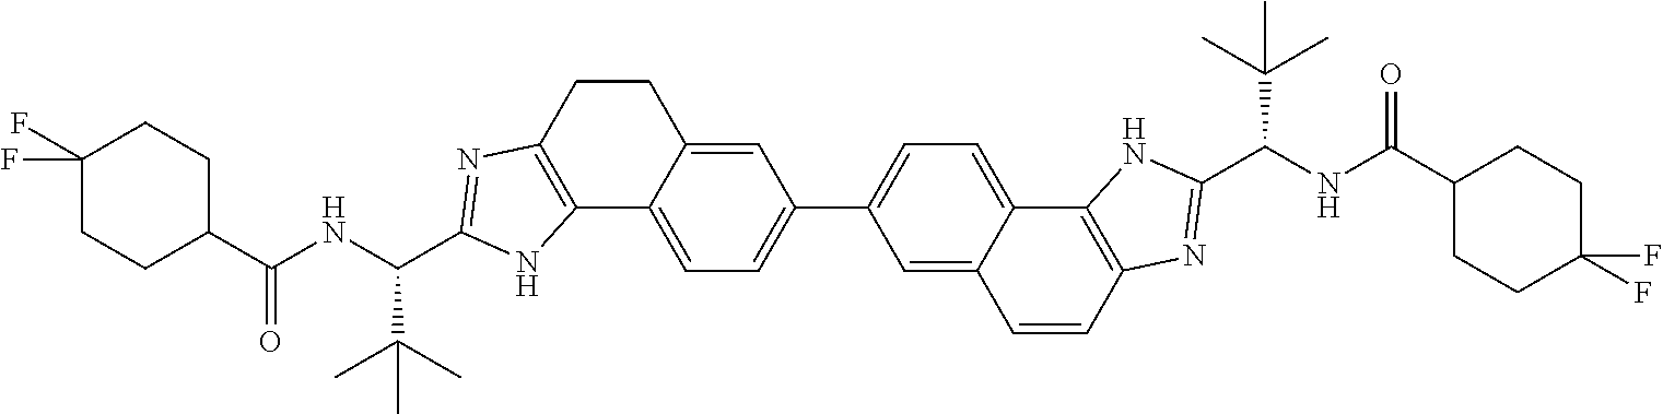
C1=C2C(=CC=C1C1=CC=C3C(=C1)CCC1=C3NC(C(NC(C3CCC(F)(F)CC3)=O)C(C)(C)C)=N1)C1=C(C=C2)N=C(C(NC(C2CCC(F)(F)CC2)=O)C(C)(C)C)N1
